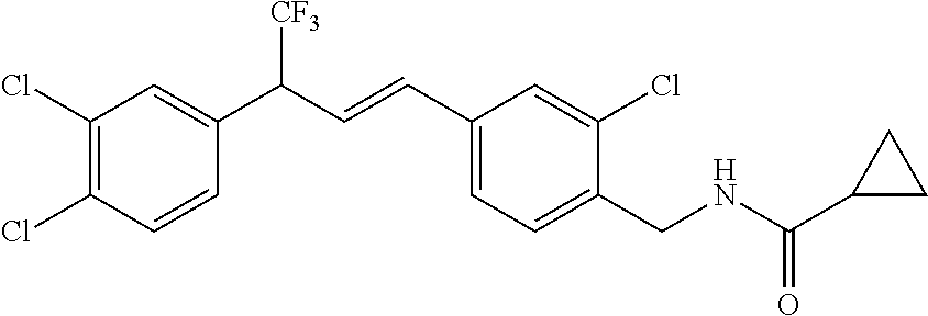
C1(CNC(=O)C2CC2)=CC=C(C=CC(C2=CC(Cl)=C(Cl)C=C2)[CF3])C=C1Cl
